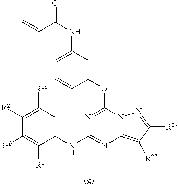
C1([R2a])=C([R2])C([R2b])=C([R1])C(NC2=NC3=C([R27])C([R27])=NN3C(OC3=CC(NC(=O)C=C)=CC=C3)=N2)=C1
